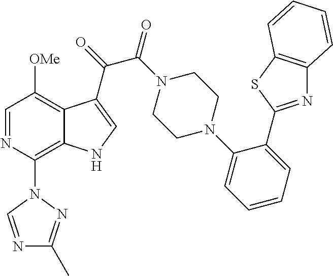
C1=NC(N2C=NC(C)=N2)=C2C(=C1[OMe])C(C(C(=O)N1CCN(C3=CC=CC=C3C3=NC4=C(S3)C=CC=C4)CC1)=O)=CN2
